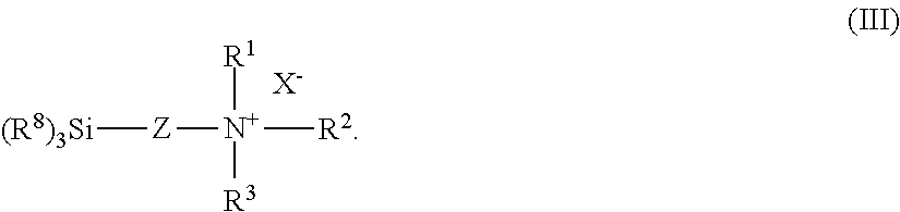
[Z]([(R8)3Si])[N+]([R2])([R1])[R3].[X-]
